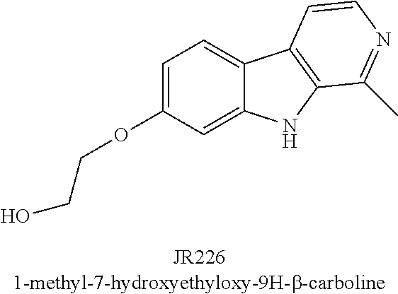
C1=C(OCCO)C=C2C(=C1)C1=C(N2)C(C)=NC=C1
